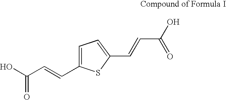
C1=C(C=CC(O)=O)SC(C=CC(O)=O)=C1
